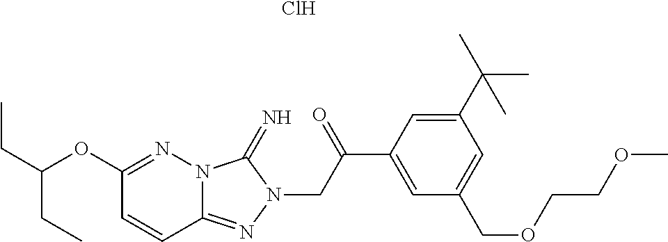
C12=NN(CC(=O)C3=CC(COCCOC)=CC(C(C)(C)C)=C3)C(=N)N1N=C(OC(CC)CC)C=C2.Cl
